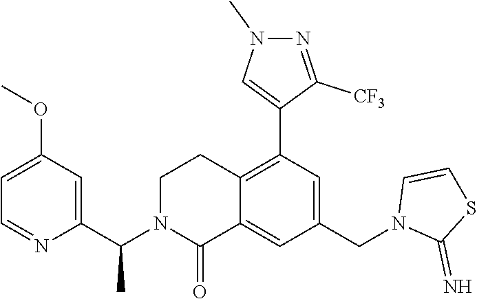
C12=C(C3=CN(C)N=C3[CF3])C=C(CN3C(=N)SC=C3)C=C1C(=O)N(C(C1=CC(OC)=CC=N1)C)CC2
